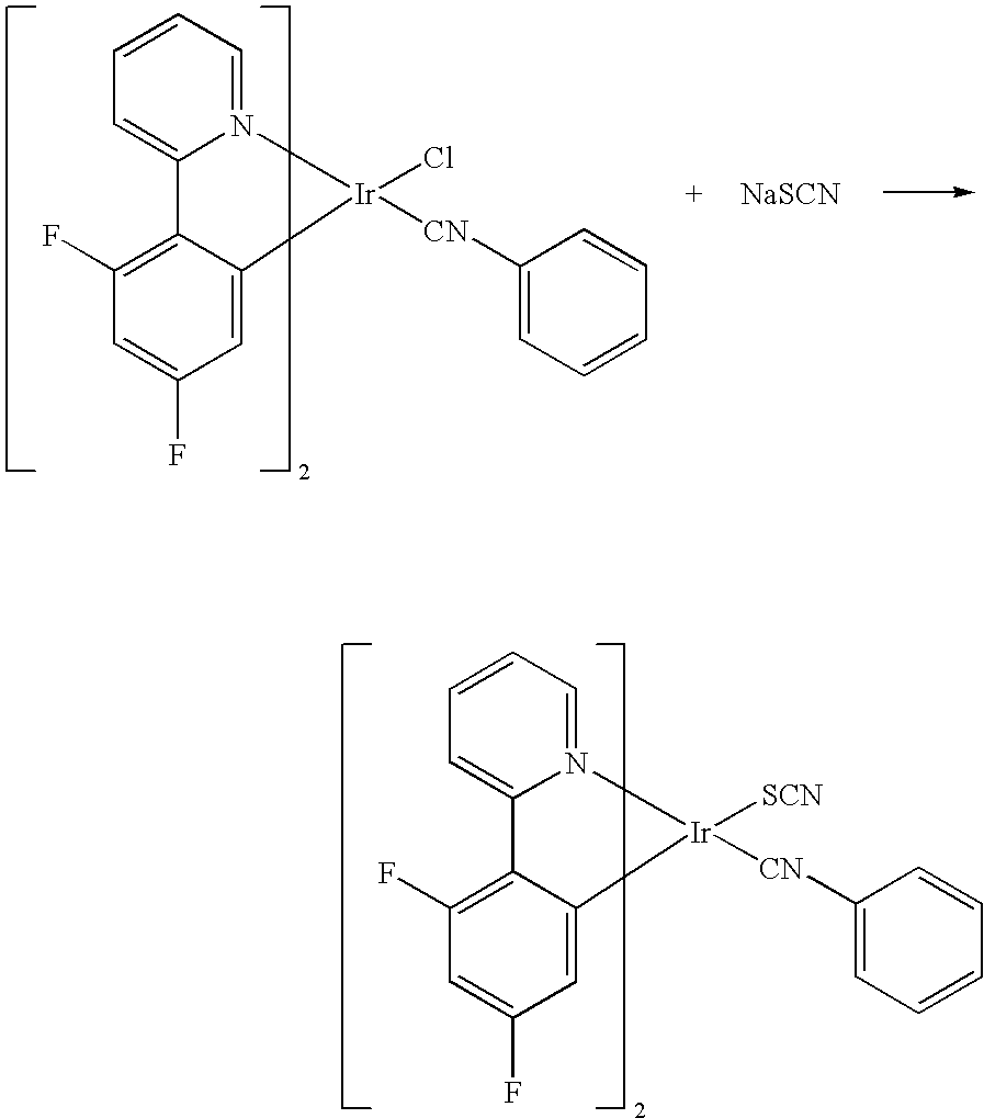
C1=CC=N2C(=C1)C1=C(F)C=C(F)C=C1[Ir]2([SCN])[CN]C1=CC=CC=C1.C1=CC=N2C(=C1)C1=C(F)C=C(F)C=C1[Ir]2(Cl)[CN]C1=CC=CC=C1.[NaSCN]
